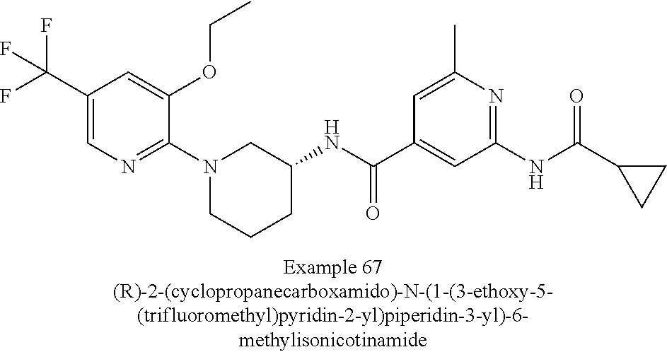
C1(C(F)(F)F)=CN=C(N2CCCC(NC(C3=CC(NC(C4CC4)=O)=NC(C)=C3)=O)C2)C(OCC)=C1
